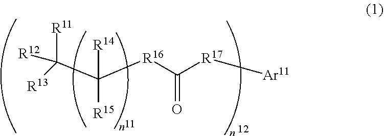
C(C([R16]C([R17][Ar11])=O)([R15])[R14])([R11])([R12])[R13]
